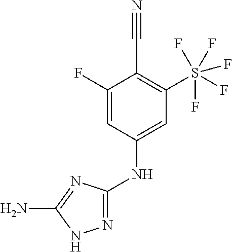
N(C1=CC(S(F)(F)(F)(F)F)=C(C#N)C(F)=C1)C1=NNC(N)=N1
